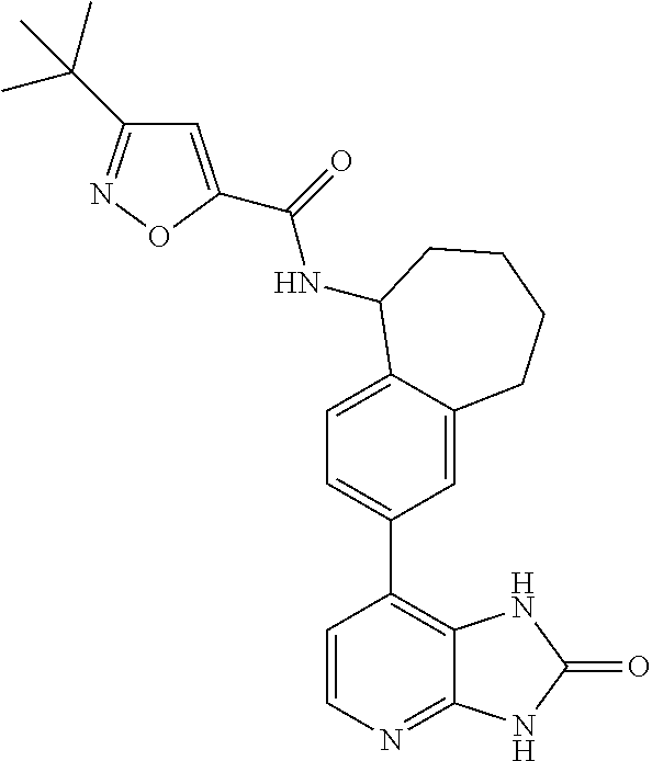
C1=C2C(=CC(C3=C4C(=NC=C3)NC(=O)N4)=C1)CCCCC2NC(=O)C1=CC(C(C)(C)C)=NO1
